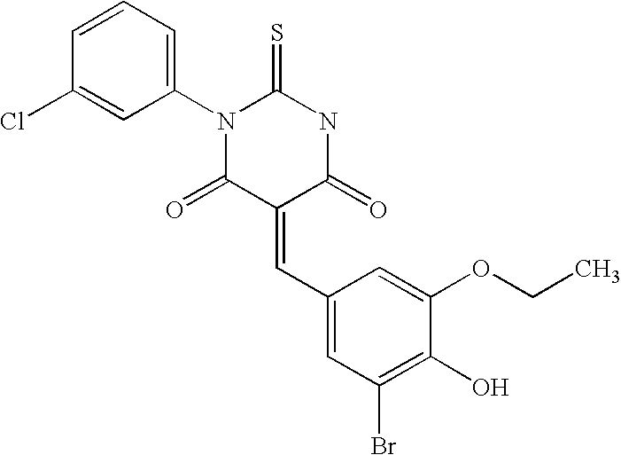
S=C1NC(=O)C(=CC2=CC(Br)=C(O)C(OCC)=C2)C(=O)N1C1=CC=CC(Cl)=C1
